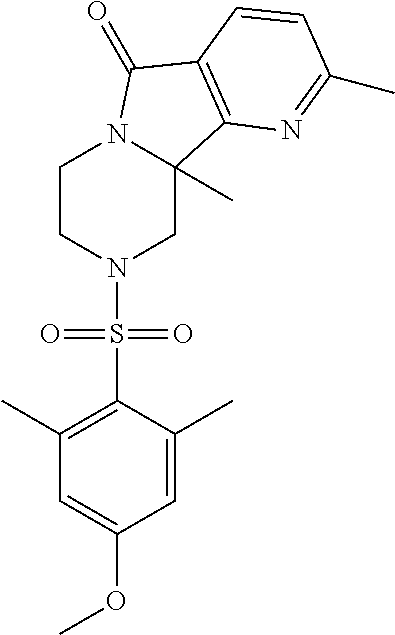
C1CN(S(C2=C(C)C=C(OC)C=C2C)(=O)=O)CC2(C)N1C(=O)C1=C2N=C(C)C=C1
